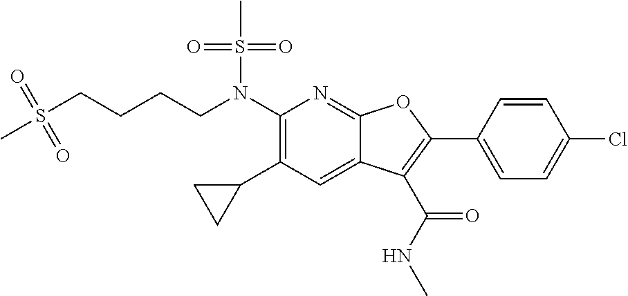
N(C1=C(C2CC2)C=C2C(=N1)OC(C1=CC=C(Cl)C=C1)=C2C(NC)=O)(S(C)(=O)=O)CCCCS(C)(=O)=O
